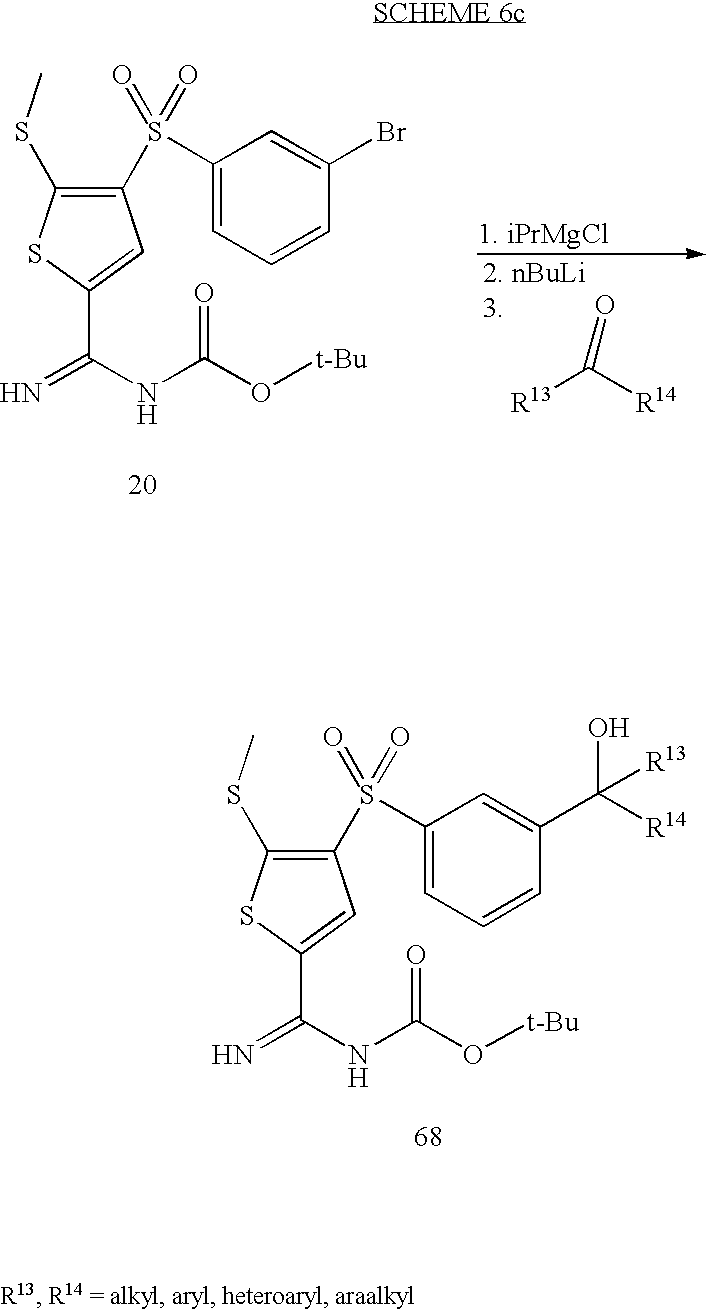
C1(S(=O)(C2=CC=CC(Br)=C2)=O)=C(SC)SC(C(=N)NC(=O)O[t-Bu])=C1.[R13]C([R14])=O.C1(S(=O)(C2=CC=CC(C(O)([R14])[R13])=C2)=O)=C(SC)SC(C(=N)NC(=O)O[t-Bu])=C1
